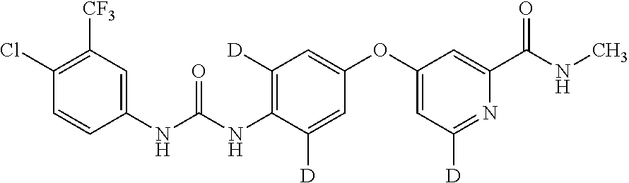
C1(NC(=O)NC2=C([D])C=C(OC3=CC([D])=NC(C(=O)NC)=C3)C=C2[D])=CC([CF3])=C(Cl)C=C1
